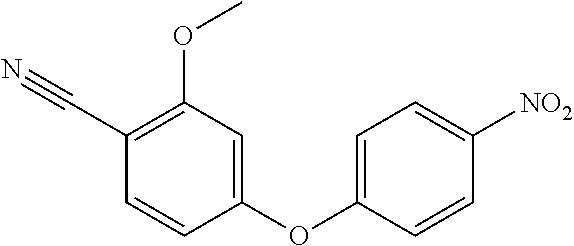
C1=CC(OC2=CC=C([NO2])C=C2)=CC(OC)=C1C#N
